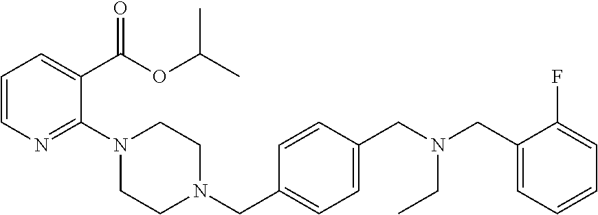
C1=CN=C(N2CCN(CC3=CC=C(CN(CC4=CC=CC=C4F)CC)C=C3)CC2)C(C(OC(C)C)=O)=C1
